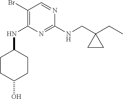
C1(Br)=C(NC2CCC(O)CC2)N=C(NCC2(CC)CC2)N=C1
